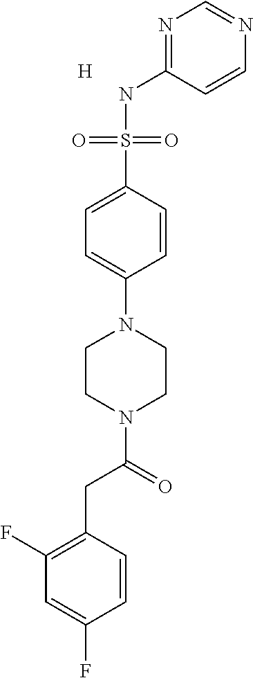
N1=C(NS(C2=CC=C(N3CCN(C(=O)CC4=C(F)C=C(F)C=C4)CC3)C=C2)(=O)=O)C=CN=C1.[H]
